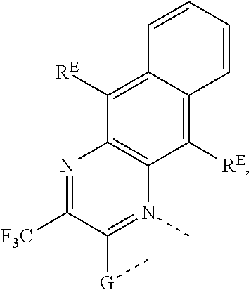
N1=C([F3C])C([G]C)=N(C)C2=C1C([RE])=C1C(=C2[RE])C=CC=C1
